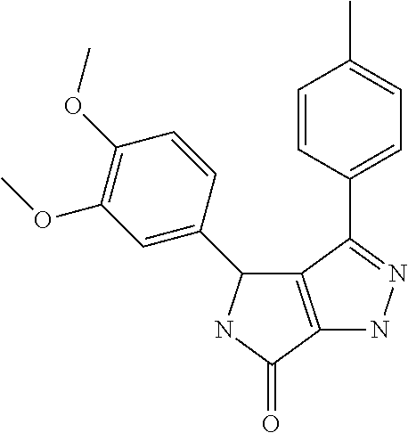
C1=CC(C2=NNC3=C2C(C2=CC(OC)=C(OC)C=C2)NC3=O)=CC=C1C
